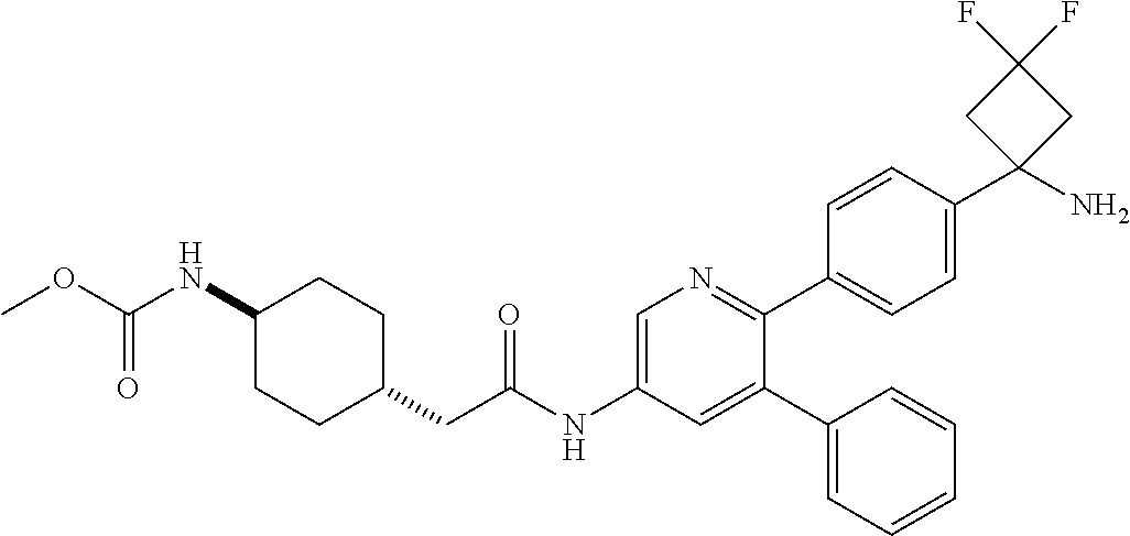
C1(NC(OC)=O)CCC(CC(NC2=CN=C(C3=CC=C(C4(N)CC(F)(F)C4)C=C3)C(C3=CC=CC=C3)=C2)=O)CC1
